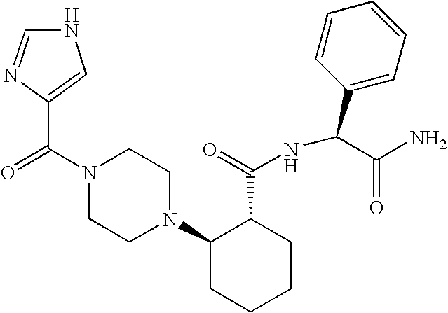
C(N1CCN(C2CCCCC2C(=O)NC(C2=CC=CC=C2)C(N)=O)CC1)(=O)C1=CNC=N1
